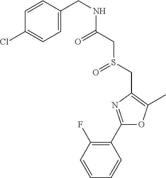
C1=CC(F)=C(C2=NC(CS(=O)CC(=O)NCC3=CC=C(Cl)C=C3)=C(C)O2)C=C1
